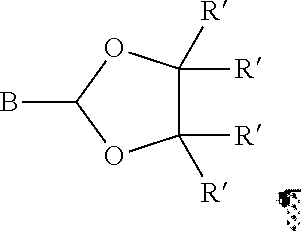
C1([R])([R])C([R])([R])OC(B)O1
